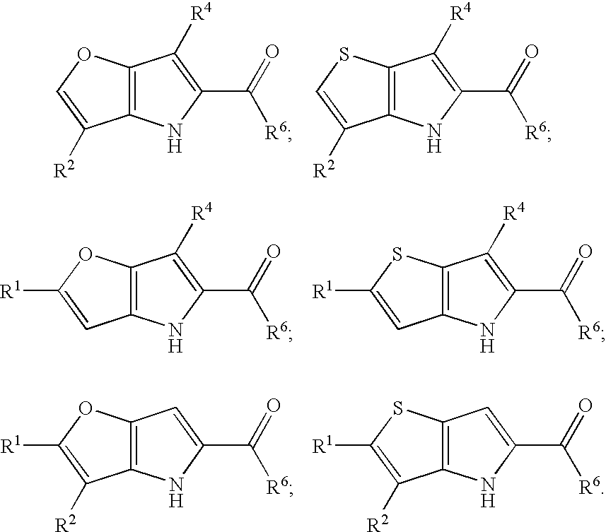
C12=C(NC(C([R6])=O)=C1[R4])C([R2])=CO2.C12=C(NC(C([R6])=O)=C1[R4])C([R2])=CS2.C12=C(NC(C([R6])=O)=C1[R4])C=C([R1])O2.C12=C(NC(C([R6])=O)=C1[R4])C=C([R1])S2.C12=C(NC(C([R6])=O)=C1)C([R2])=C([R1])O2.C12=C(NC(C([R6])=O)=C1)C([R2])=C([R1])S2
